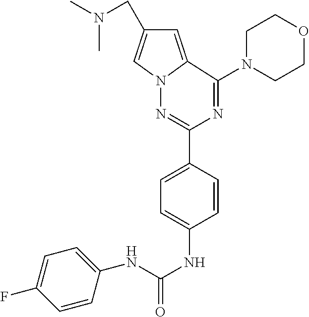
CN(C)CC1=CN2C(=C1)C(N1CCOCC1)=NC(C1=CC=C(NC(NC3=CC=C(F)C=C3)=O)C=C1)=N2
